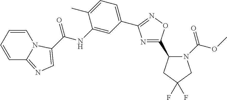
C1=CC=CC2=NC=C(C(NC3=CC(C4=NOC(C5N(C(OC)=O)CC(F)(F)C5)=N4)=CC=C3C)=O)N12
